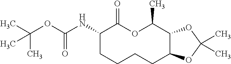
C1(NC(OC(C)(C)C)=O)CCCCC2C(C(C)OC1=O)OC(C)(C)O2
